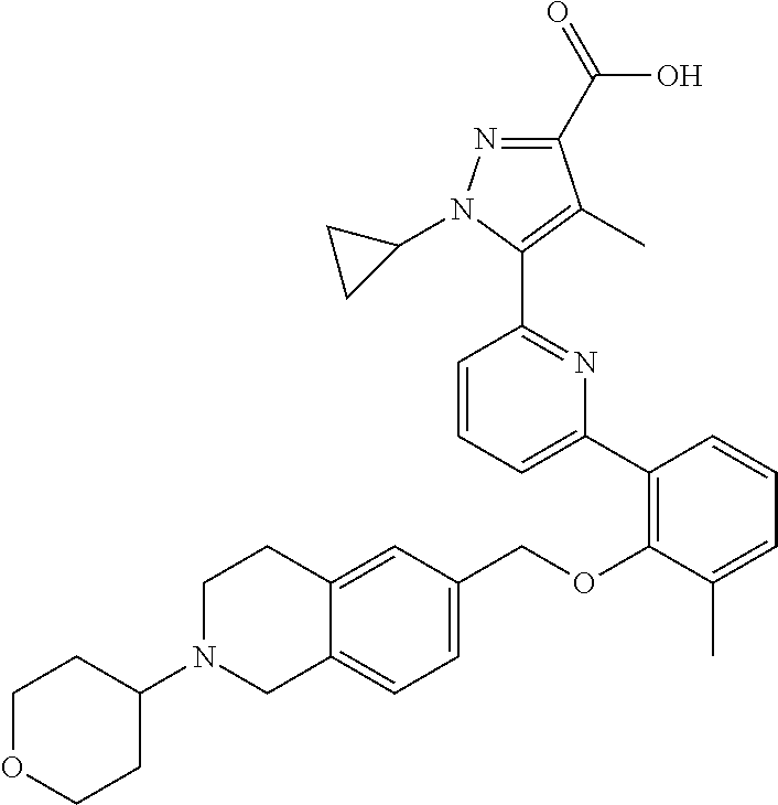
C1(C2=C(OCC3=CC=C4C(=C3)CCN(C3CCOCC3)C4)C(C)=CC=C2)=CC=CC(C2=C(C)C(C(=O)O)=NN2C2CC2)=N1
